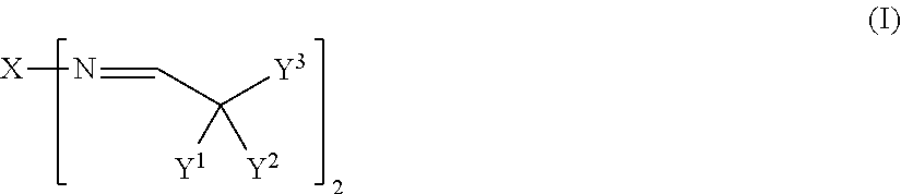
[X]N=CC([Y3])([Y1])[Y2]
